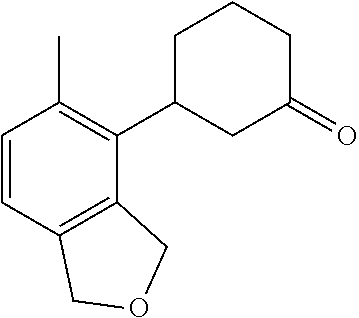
C1=CC2=C(C(C3CC(=O)CCC3)=C1C)COC2
